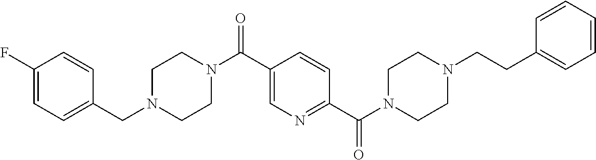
C1=C(F)C=CC(CN2CCN(C(C3=CN=C(C(N4CCN(CCC5=CC=CC=C5)CC4)=O)C=C3)=O)CC2)=C1
